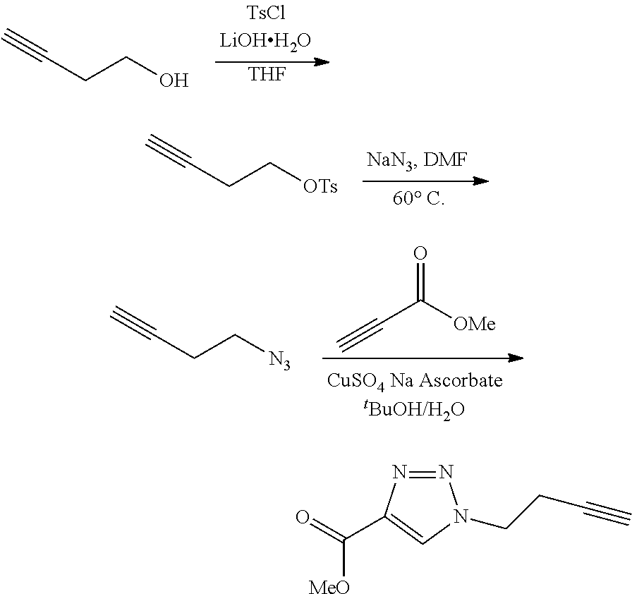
C(CO)C#C.[THF].C(C[OTs])C#C.C(C[N3])C#C.C(C([OMe])=O)#C.N1=NC(C(=O)[MeO])=CN1CCC#C
